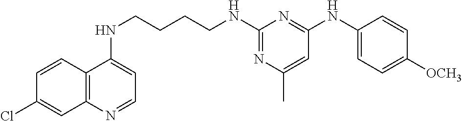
C12=C(N=CC=C1NCCCCNC1=NC(C)=CC(NC3=CC=C([OCH3])C=C3)=N1)C=C(Cl)C=C2
